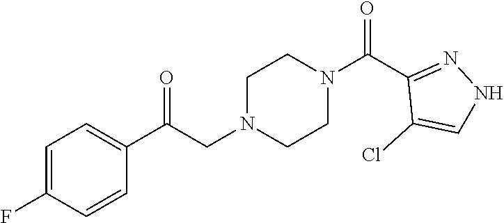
C1=C(F)C=CC(C(CN2CCN(C(C3=NNC=C3Cl)=O)CC2)=O)=C1
